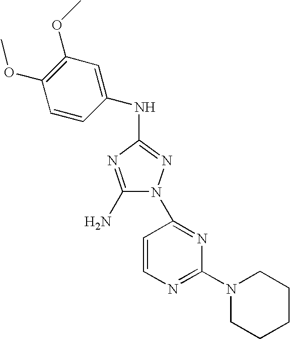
C1(N)=NC(NC2=CC(OC)=C(OC)C=C2)=NN1C1=NC(N2CCCCC2)=NC=C1
